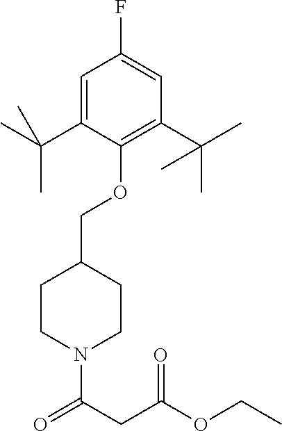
O(C1=C(C(C)(C)C)C=C(F)C=C1C(C)(C)C)CC1CCN(C(CC(OCC)=O)=O)CC1
